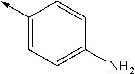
C1(->C)=CC=C(N)C=C1
